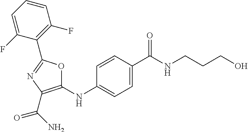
C1=C(C(NCCCO)=O)C=CC(NC2=C(C(N)=O)N=C(C3=C(F)C=CC=C3F)O2)=C1
